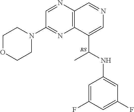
C1(C(NC2=CC(F)=CC(F)=C2)C)=CN=CC2=C1N=C(N1CCOCC1)C=N2.[RS]
